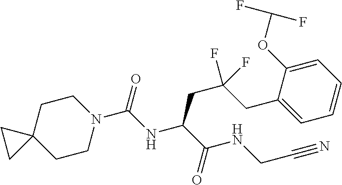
C1CN(C(NC(C(NCC#N)=O)CC(CC2=CC=CC=C2OC(F)F)(F)F)=O)CCC12CC2
